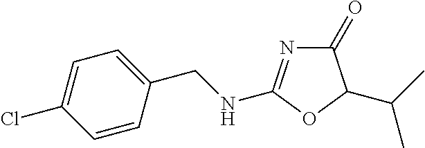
C1(=O)N=C(NCC2=CC=C(Cl)C=C2)OC1C(C)C
